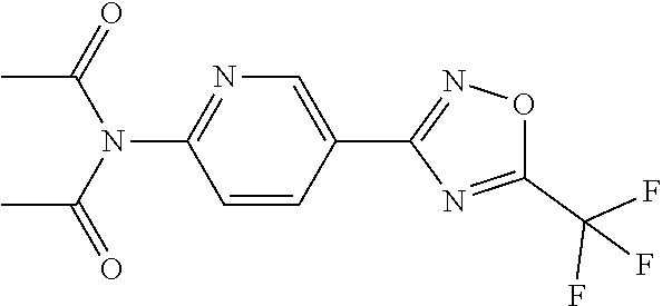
N(C1=NC=C(C2=NOC(C(F)(F)F)=N2)C=C1)(C(=O)C)C(=O)C
